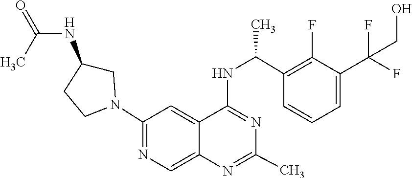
N1=C(NC(C2=C(F)C(C(F)(F)CO)=CC=C2)C)C2=CC(N3CC(NC(=O)C)CC3)=NC=C2N=C1C
